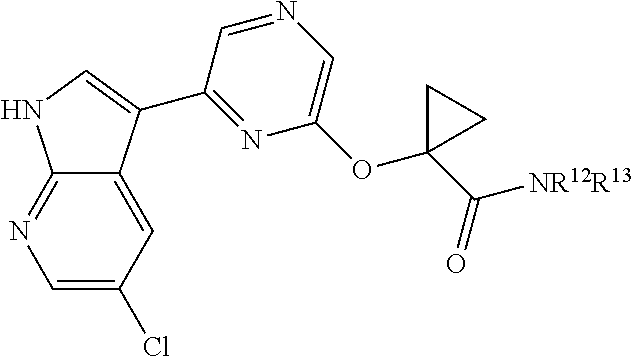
C1=C(Cl)C=C2C(=N1)NC=C2C1=NC(OC2(C([NR12R13])=O)CC2)=CN=C1
